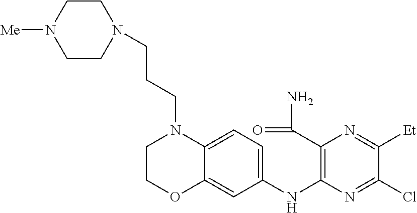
C1COC2=CC(NC3=C(C(=O)N)N=C([Et])C(Cl)=N3)=CC=C2N1CCCN1CCN([Me])CC1
